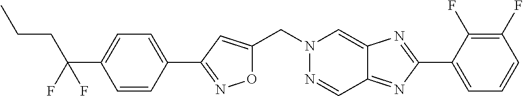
C1=CC(C2=NOC(CN3N=CC4=NC(C5=CC=CC(F)=C5F)=NC4=C3)=C2)=CC=C1C(CCC)(F)F
